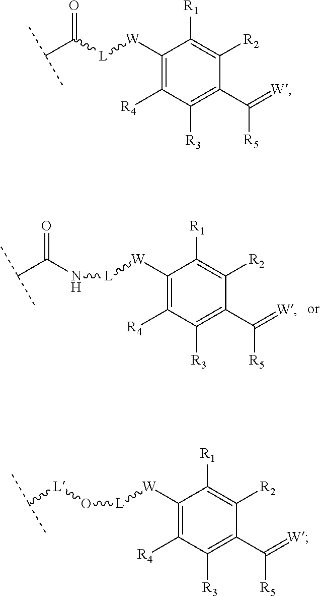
O=C(C(C)C)N[L][W]C1=C([R4])C([R3])=C(C([R5])=[W])C([R2])=C1[R1].O=C(C(C)C)[L][W]C1=C([R4])C([R3])=C(C([R5])=[W])C([R2])=C1[R1].O([L][W]C1=C([R4])C([R3])=C(C([R5])=[W])C([R2])=C1[R1])[L]C(C)C
